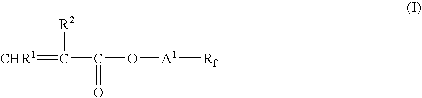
C(=[CHR1])([R2])C(=O)O[A1][Rf]
